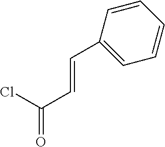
ClC(C=CC1=CC=CC=C1)=O
